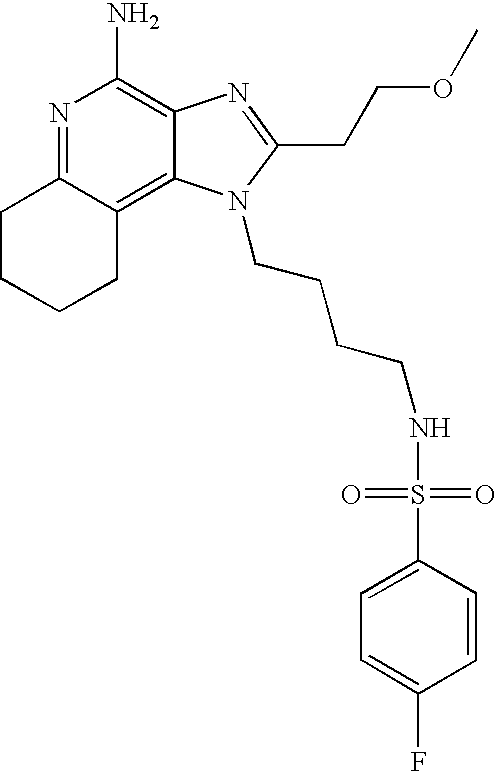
N1=C2C(=C3C(=C1N)N=C(CCOC)N3CCCCNS(=O)(=O)C1=CC=C(F)C=C1)CCCC2
